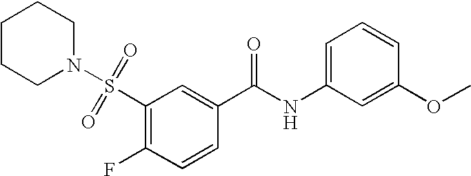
C1CCN(S(C2=C(F)C=CC(C(NC3=CC=CC(OC)=C3)=O)=C2)(=O)=O)CC1
